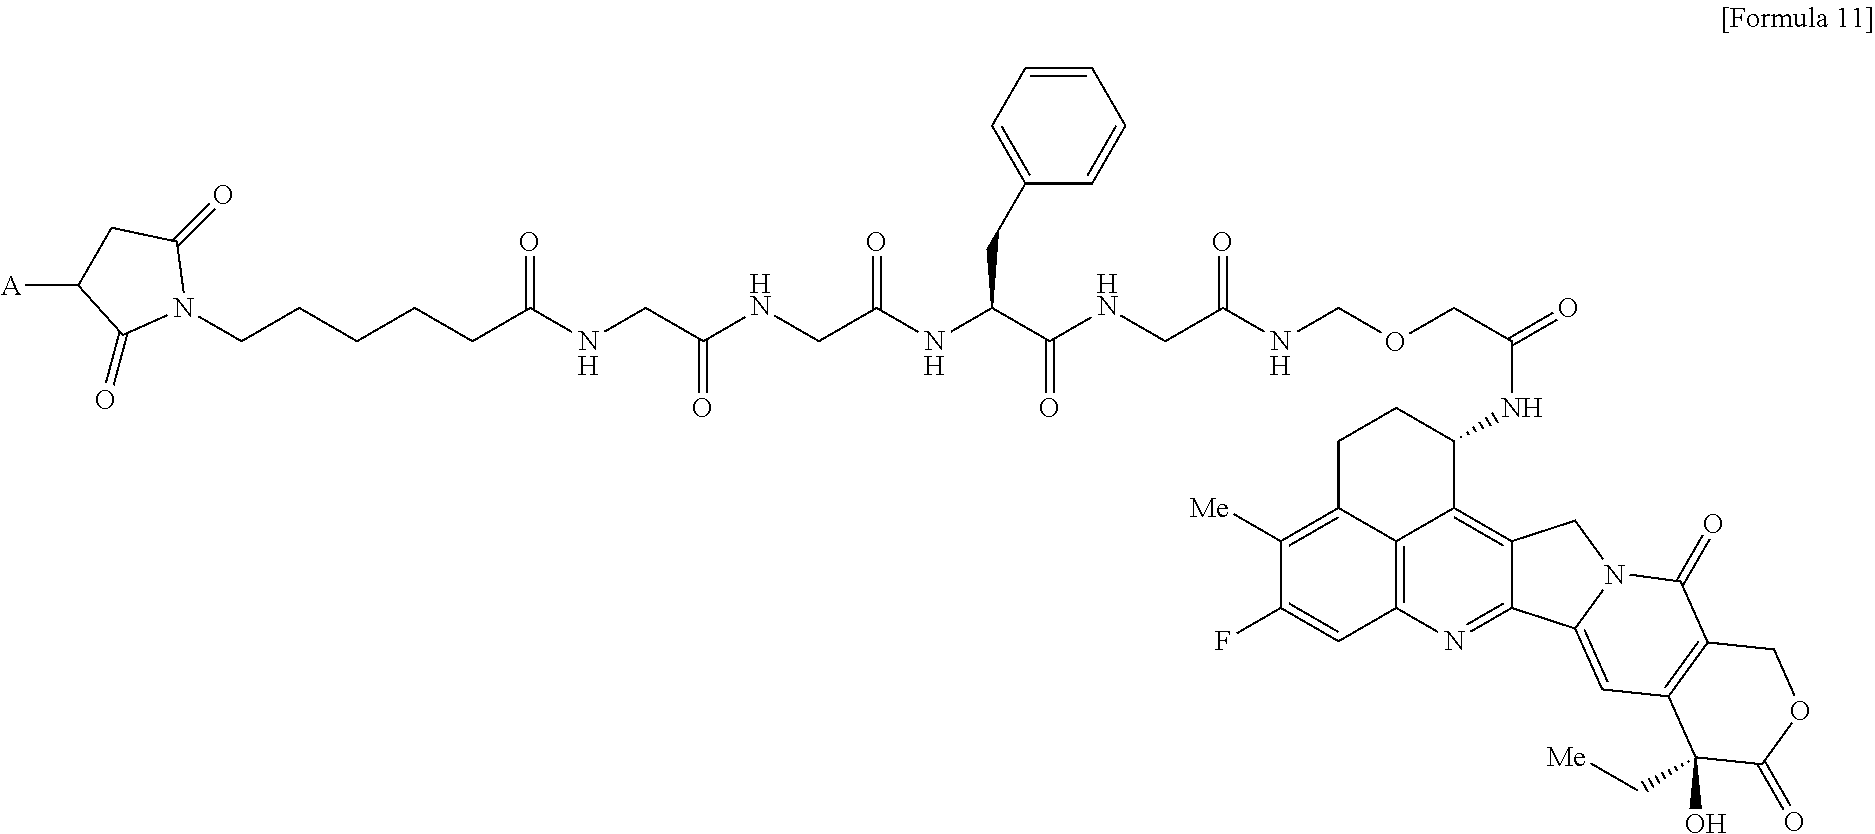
C12=C3N=C4C(=C1C(NC(=O)COCNC(CNC(C(NC(CNC(CNC(CCCCCN1C(=O)CC([A])C1=O)=O)=O)=O)CC1=CC=CC=C1)=O)=O)CCC2=C([Me])C(F)=C3)CN1C4=CC2=C(C1=O)COC(=O)C2(O)C[Me]
